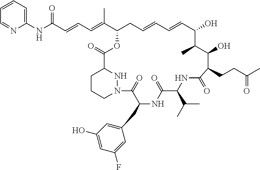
N(C(C=CC=C(C1CC=CC=CC(O)C(C)C(O)C(CCC(C)=O)C(=O)NC(C(C)C)C(=O)NC(CC2=CC(O)=CC(F)=C2)C(=O)N2CCCC(C(=O)O1)N2)C)=O)C1=CC=CC=N1
